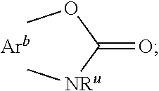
COC([NRu]C)=O.[Arb]
